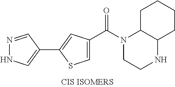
C1=C(C(N2CCNC3C2CCCC3)=O)C=C(C2=CNN=C2)S1
